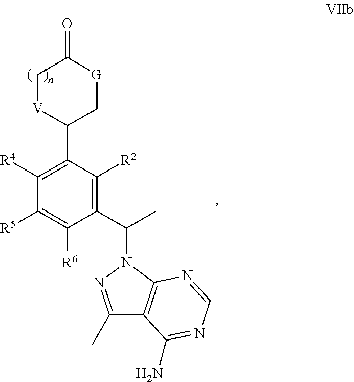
C1(C(C)N2N=C(C)C3=C2N=CN=C3N)=C([R2])C(C2C[G]C(=O)C[V]2)=C([R4])C([R5])=C1[R6]
